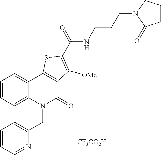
C1=CC=C2C(=C1)C1=C(C(=O)N2CC2=CC=CC=N2)C([OMe])=C(C(NCCCN2C(=O)CCC2)=O)S1.[CF3CO2H]
